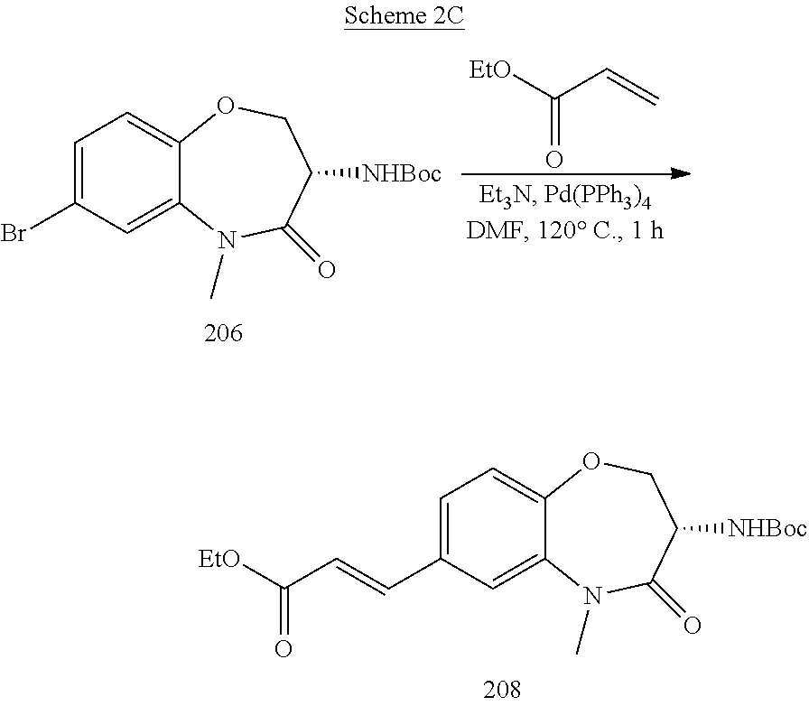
C1=C2C(=CC(C=CC([EtO])=O)=C1)N(C)C(=O)C([NHBoc])CO2.C1=C2C(=CC(Br)=C1)N(C)C(=O)C([NHBoc])CO2.[EtO]C(C=C)=O
